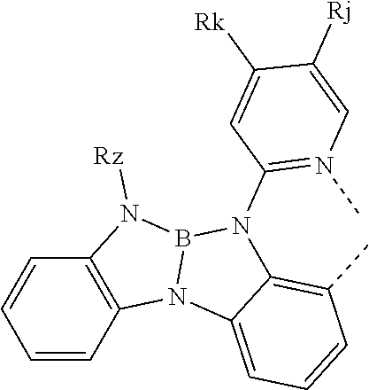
C1=CC=CC2=C1N([Rz])B1N2C2=CC=CC(C)=C2N1C1=N(C)C=C([Rj])C([Rk])=C1
